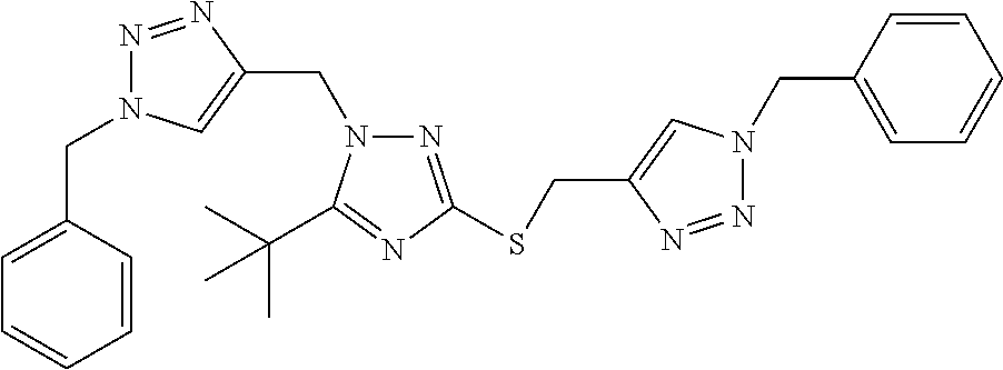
C1=CC(CN2N=NC(CSC3=NN(CC4=CN(CC5=CC=CC=C5)N=N4)C(C(C)(C)C)=N3)=C2)=CC=C1
